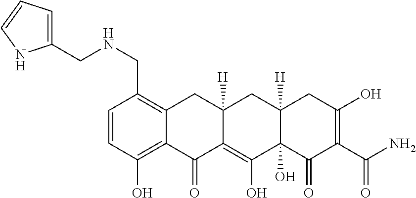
C1=CC(O)=C2C(=C1CNCC1=CC=CN1)CC1([H])C(=C(O)C3(O)C([H])(C1)CC(O)=C(C(N)=O)C3=O)C2=O
